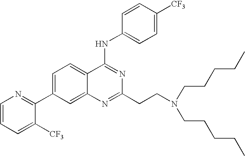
C1=CC=C([CF3])C(C2=CC=C3C(=C2)N=C(CCN(CCCCC)CCCCC)N=C3NC2=CC=C([CF3])C=C2)=N1
